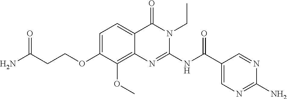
C1=C(OCCC(N)=O)C(OC)=C2C(=C1)C(=O)N(CC)C(NC(C1=CN=C(N)N=C1)=O)=N2
